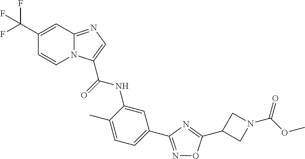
N1=C(C2=CC=C(C)C(NC(=O)C3=CN=C4N3C=CC(C(F)(F)F)=C4)=C2)N=C(C2CN(C(=O)OC)C2)O1
